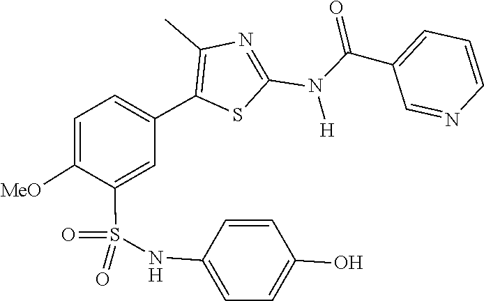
C1(C(N(C2=NC(C)=C(C3=CC=C([MeO])C(S(=O)(NC4=CC=C(O)C=C4)=O)=C3)S2)[H])=O)=CC=CN=C1
